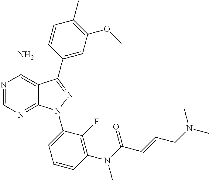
N1=CN=C2C(=C1N)C(C1=CC(OC)=C(C)C=C1)=NN2C1=CC=CC(N(C(C=CCN(C)C)=O)C)=C1F
